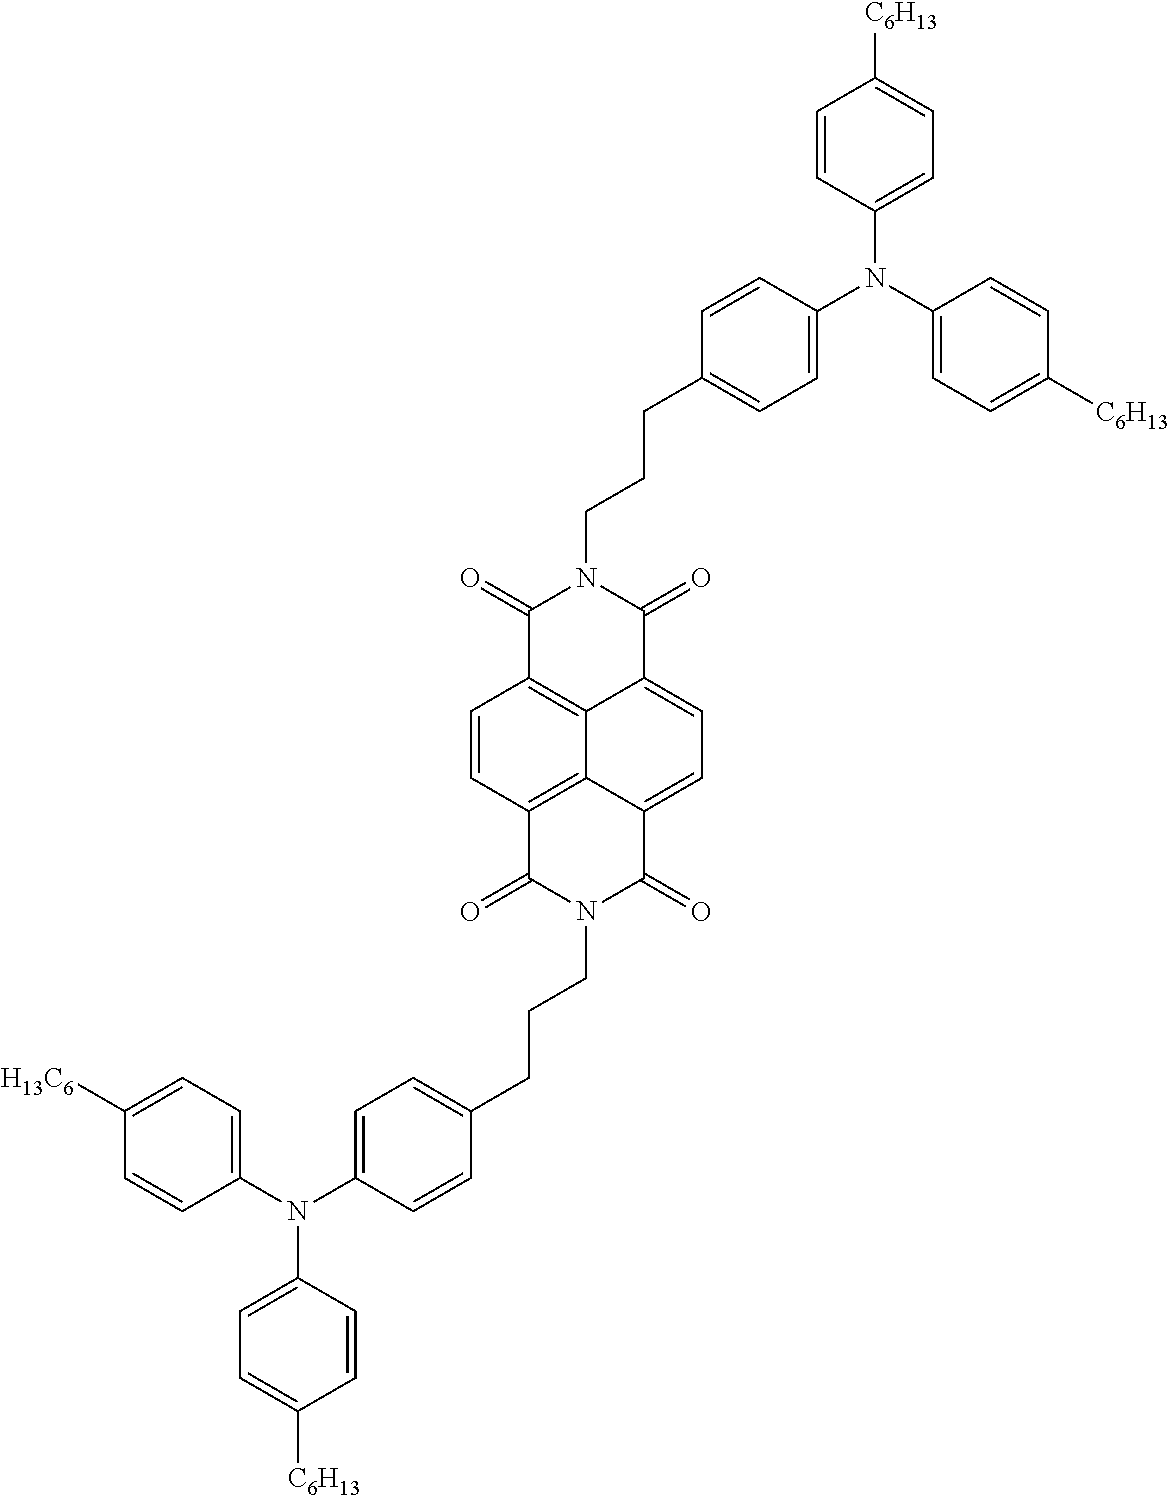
C1(=O)N(CCCC2=CC=C(N(C3=CC=C([C6H13])C=C3)C3=CC=C([C6H13])C=C3)C=C2)C(=O)C2=CC=C3C4=C(C=CC1=C42)C(=O)N(CCCC1=CC=C(N(C2=CC=C([C6H13])C=C2)C2=CC=C([H13C6])C=C2)C=C1)C3=O
